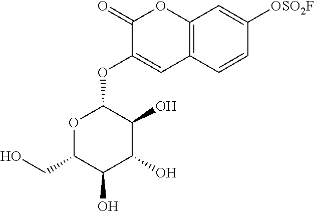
O1C(CO)C(O)C(O)C(O)C1OC1=CC2=C(OC1=O)C=C([OSO2F])C=C2
